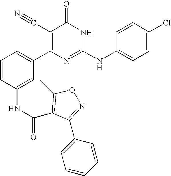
C1(NC(=O)C2=C(C)ON=C2C2=CC=CC=C2)=CC(C2=C(C#N)C(=O)NC(NC3=CC=C(Cl)C=C3)=N2)=CC=C1
